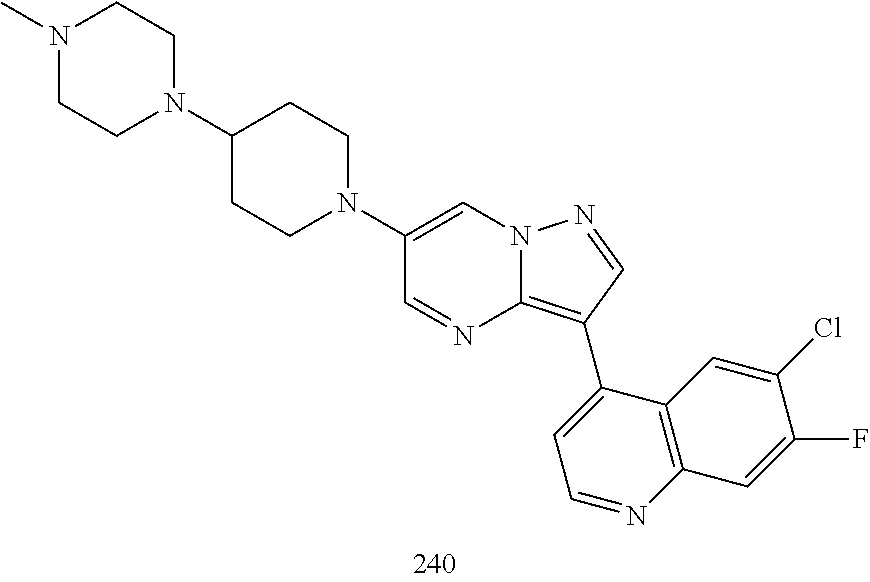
C1(C2=C3N=CC(N4CCC(N5CCN(C)CC5)CC4)=CN3N=C2)=CC=NC2=C1C=C(Cl)C(F)=C2
